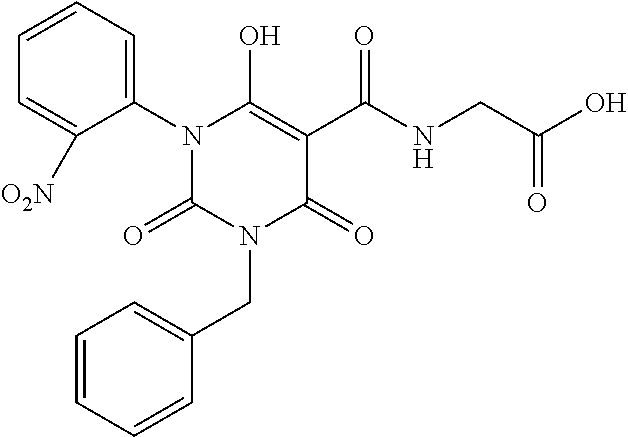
N1(C2=CC=CC=C2[O2N])C(=O)N(CC2=CC=CC=C2)C(=O)C(C(NCC(O)=O)=O)=C1O
